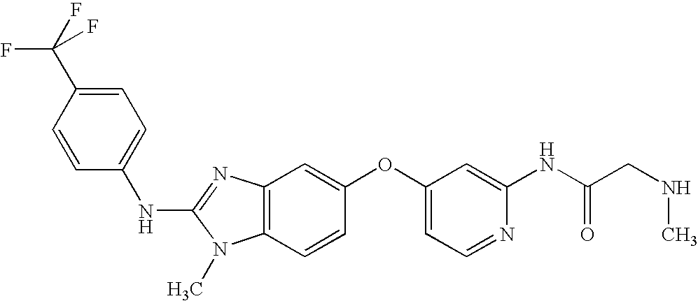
C1=C(C(F)(F)F)C=CC(NC2=NC3=C(N2C)C=CC(OC2=CC=NC(NC(CNC)=O)=C2)=C3)=C1
